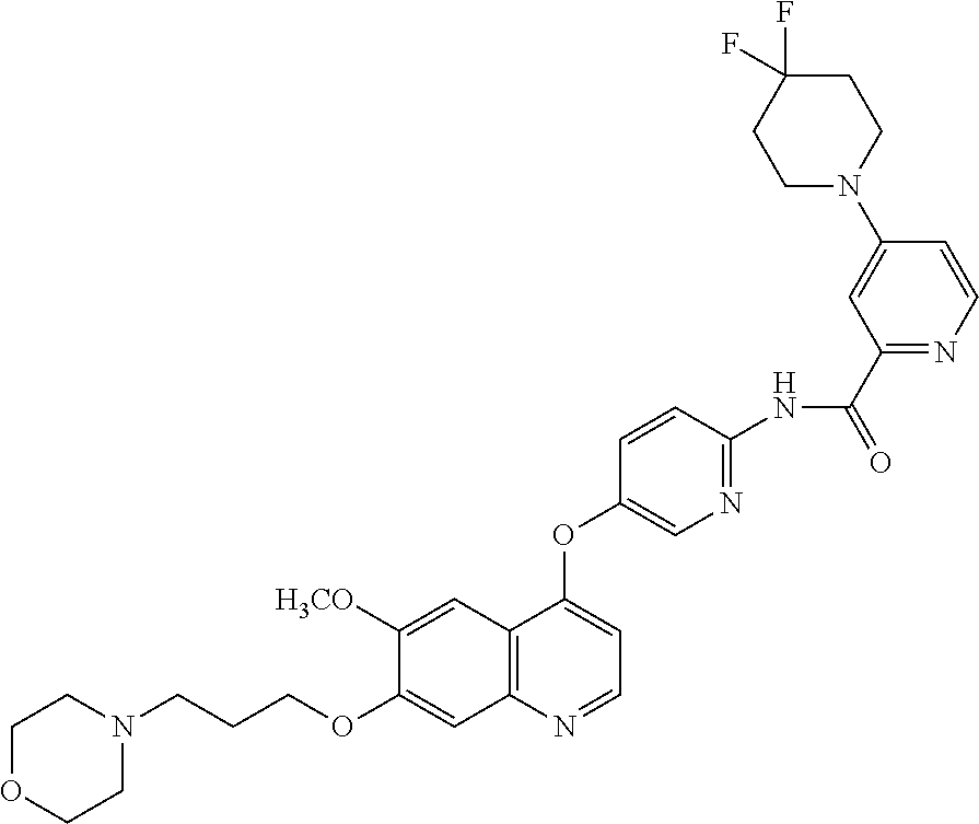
C1OCCN(CCCOC2=CC3=C(C=C2[H3CO])C(OC2=CN=C(NC(C4=NC=CC(N5CCC(F)(F)CC5)=C4)=O)C=C2)=CC=N3)C1
